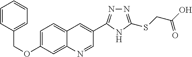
C1(C2=NN=C(SCC(O)=O)N2)=CC2=CC=C(OCC3=CC=CC=C3)C=C2N=C1
